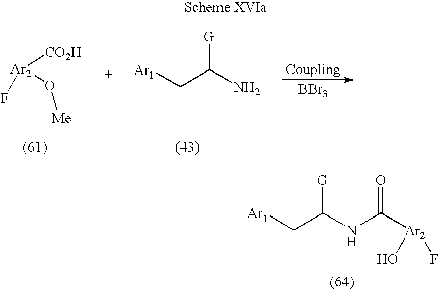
[Ar2](F)([CO2H])O[Me].[Ar1]CC(N)[G].[BBr3].[Ar1]CC(NC([Ar2](O)F)=O)[G]
